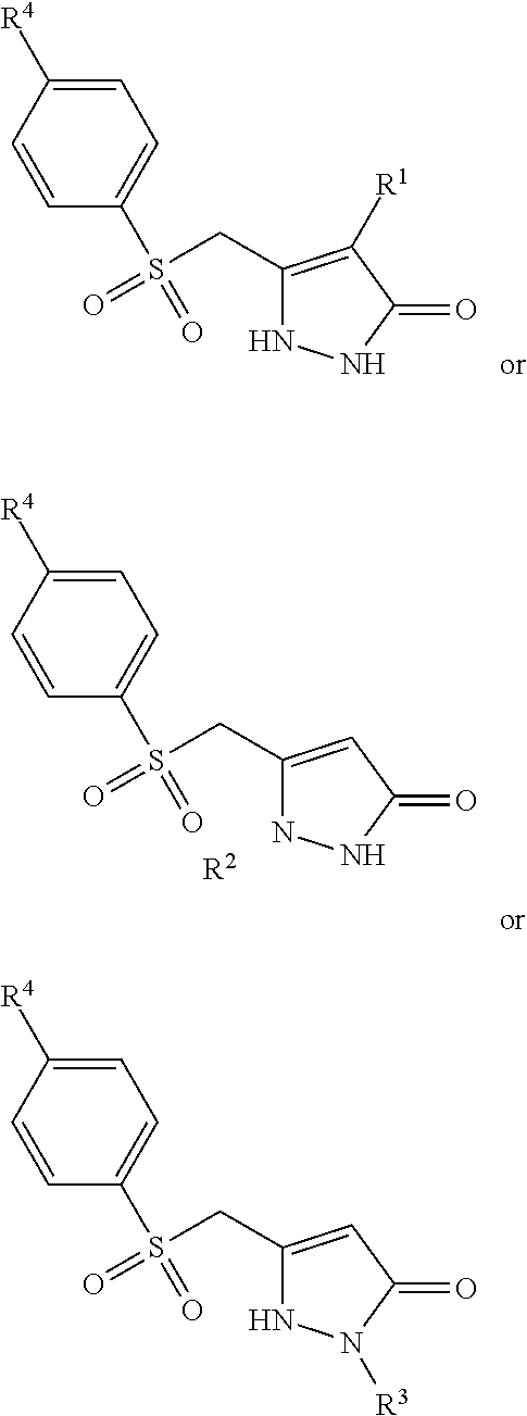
C1=C(S(CC2=CC(=O)N([R3])N2)(=O)=O)C=CC([R4])=C1.C1=C(S(CC2=C([R1])C(=O)NN2)(=O)=O)C=CC([R4])=C1.C1=C(S(CC2=CC(=O)NN2)(=O)=O)C=CC([R4])=C1.[R2]
